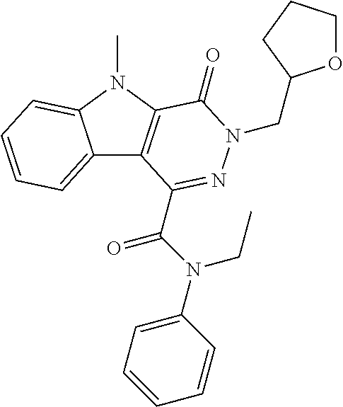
C12=CC=CC=C1N(C)C1=C2C(C(N(CC)C2=CC=CC=C2)=O)=NN(CC2OCCC2)C1=O
